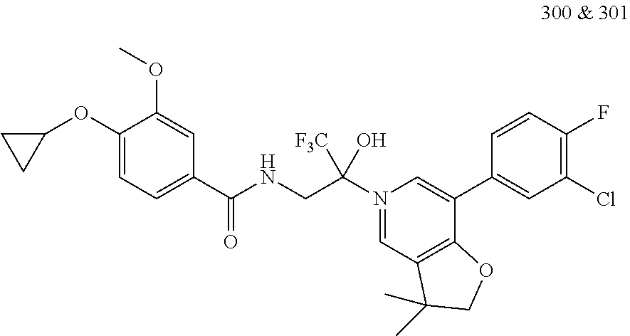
C1(OC2CC2)=CC=C(C(NCC(N2=CC3=C(C(C4=CC(Cl)=C(F)C=C4)=C2)OCC3(C)C)([F3C])O)=O)C=C1OC
